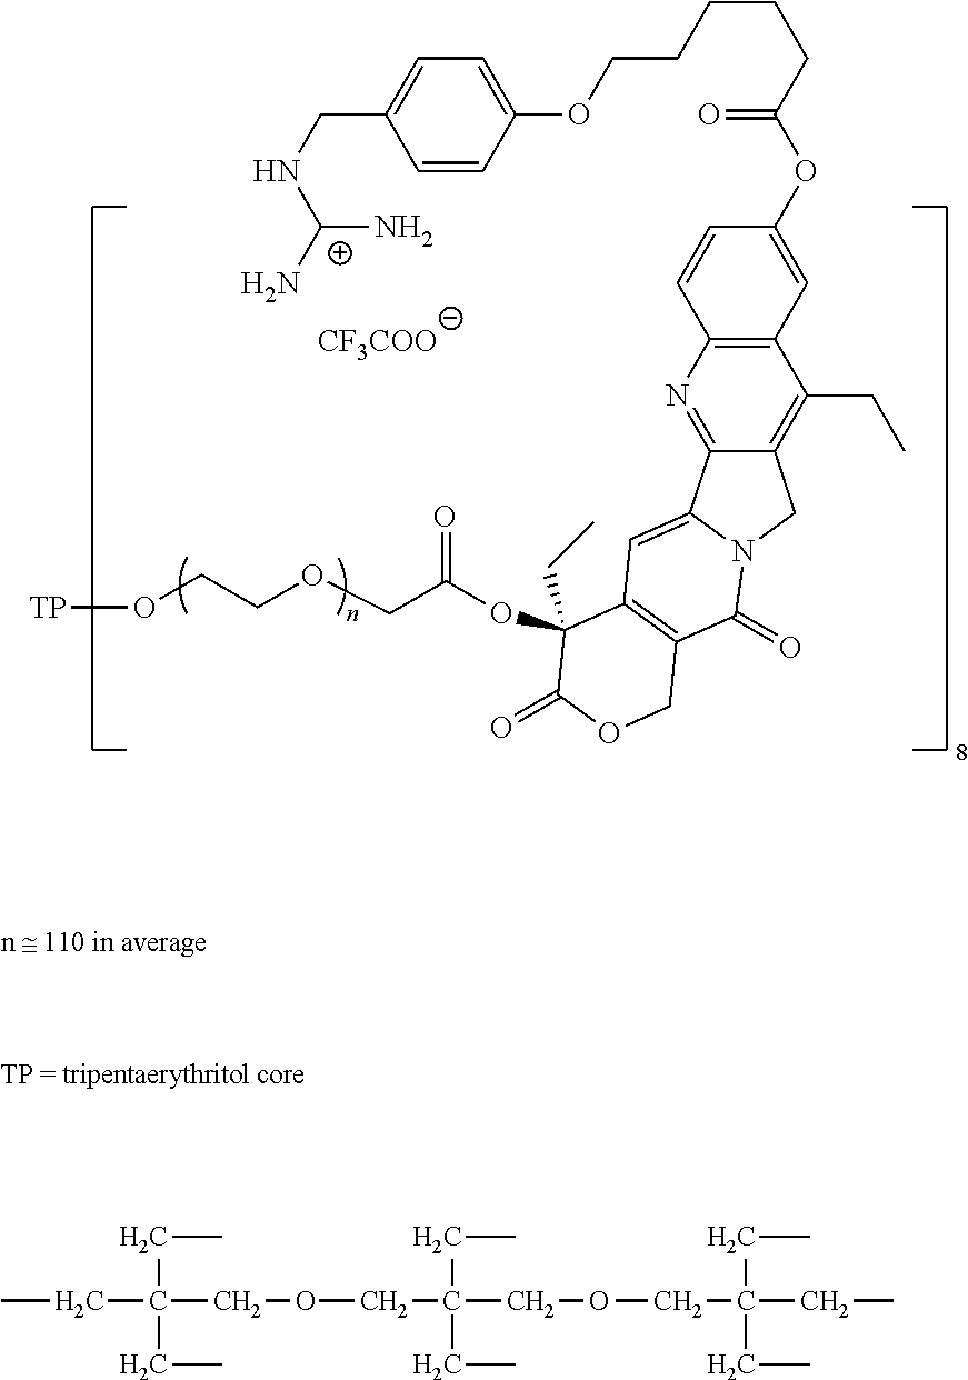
[TP]OCCOCC(OC1(CC)C2=C(C(=O)N3C(=C2)C2=NC4=C(C(CC)=C2C3)C=C(OC(CCCCCOC2=CC=C(CN[C+](N)N)C=C2)=O)C=C4)COC1=O)=O.[CF3COO].CCC(COCC(COCC(CC)(CC)CC)(CC)CC)(CC)CC
